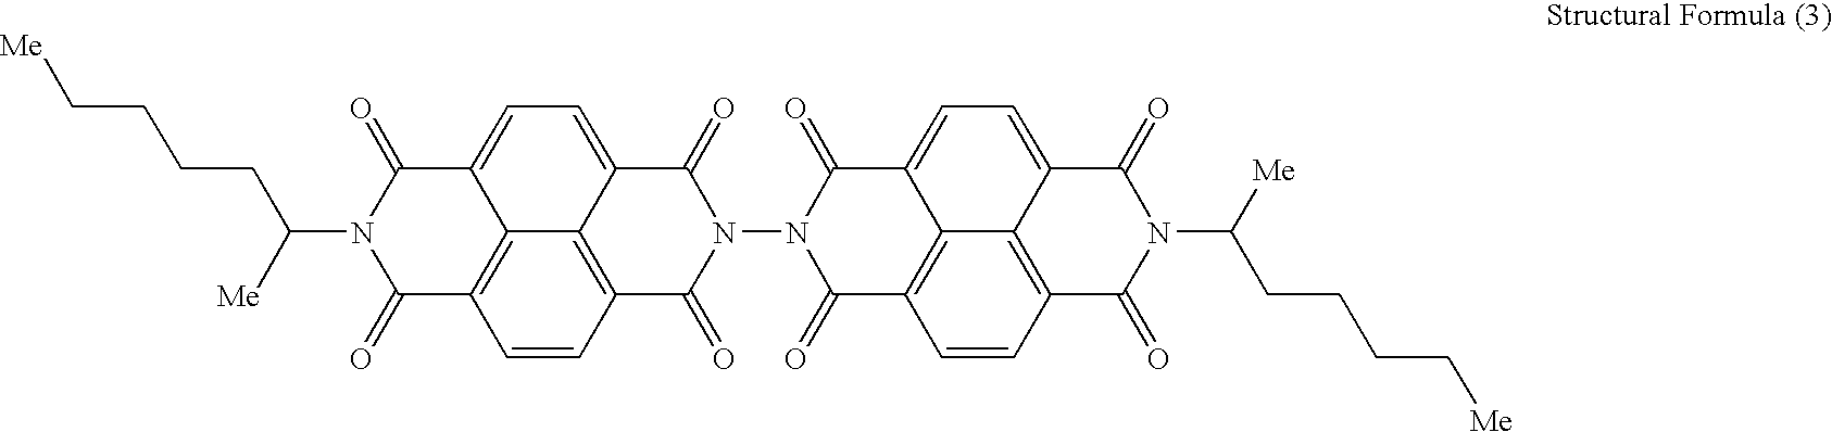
C1(=O)N(C([Me])CCCC[Me])C(=O)C2=C3C1=CC=C1C3=C(C(=O)N(N3C(=O)C4=C5C(=CC=C6C5=C(C(=O)N(C([Me])CCCC[Me])C6=O)C=C4)C3=O)C1=O)C=C2
